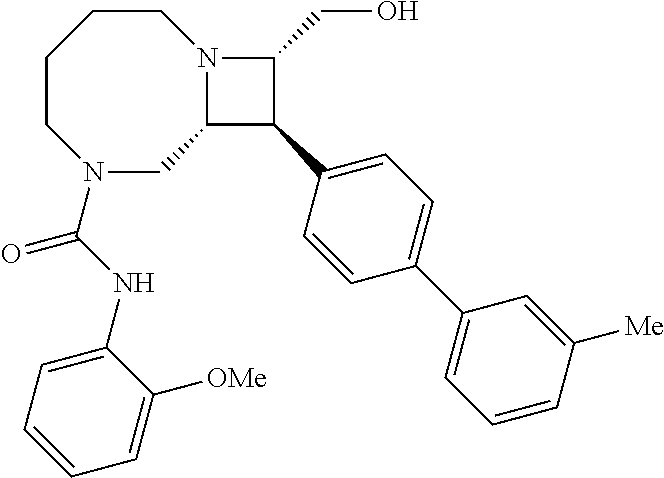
C1CCCN(C(NC2=CC=CC=C2[OMe])=O)CC2N1C(CO)C2C1=CC=C(C2=CC=CC([Me])=C2)C=C1
